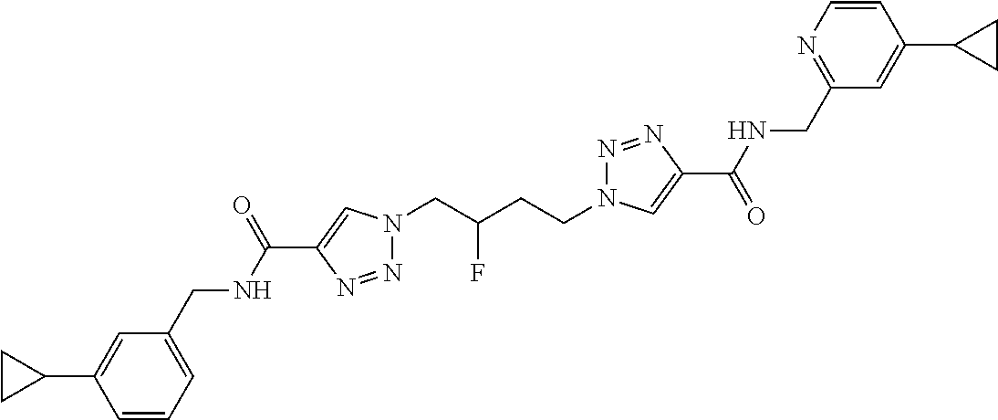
N1(CC(CCN2N=NC(C(=O)NCC3=NC=CC(C4CC4)=C3)=C2)F)N=NC(C(NCC2=CC=CC(C3CC3)=C2)=O)=C1
